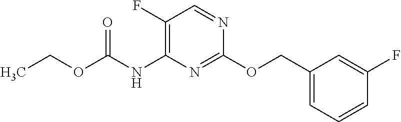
C1(F)=C(NC(OCC)=O)N=C(OCC2=CC=CC(F)=C2)N=C1
